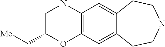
N1CC(C[Me])OC2=C1C=C1C(=C2)CCNCC1
